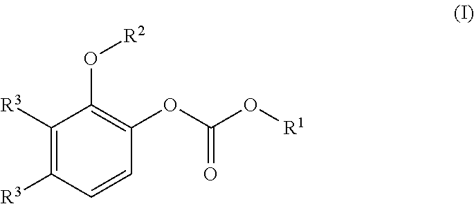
C1([R3])=C([R3])C=CC(OC(O[R1])=O)=C1O[R2]
